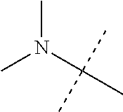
CN(C(C)(C)C)C
